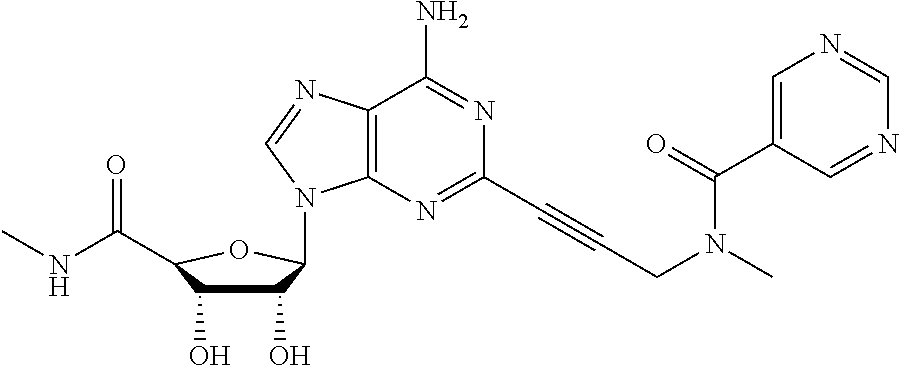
C12=C(N=C(C#CCN(C)C(C3=CN=CN=C3)=O)N=C1N)N(C1C(O)C(O)C(C(=O)NC)O1)C=N2
